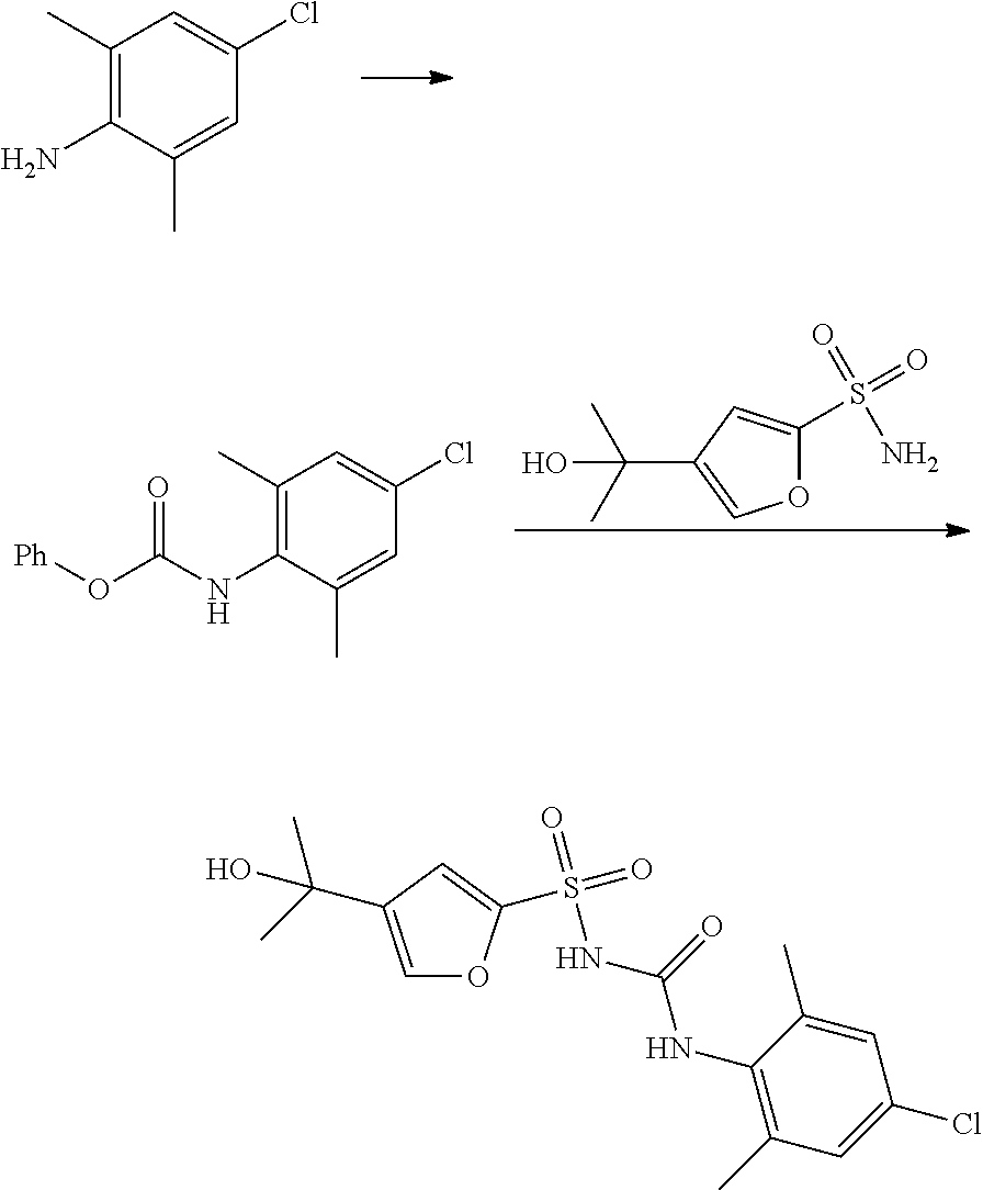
C1(C)=C(N)C(C)=CC(Cl)=C1.O1C(S(=O)(=O)N)=CC(C(O)(C)C)=C1.C1(C)=C(NC(O[Ph])=O)C(C)=CC(Cl)=C1.C1=C(C(C)(C)O)C=C(S(=O)(=O)NC(NC2=C(C)C=C(Cl)C=C2C)=O)O1
